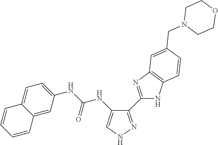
C1(C2=NC3=C(N2)C=CC(CN2CCOCC2)=C3)=NNC=C1NC(NC1=CC=C2C(=C1)C=CC=C2)=O
